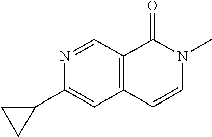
N1=CC2=C(C=C1C1CC1)C=CN(C)C2=O
